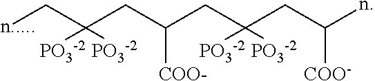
[n....]CC([PO3-2])([PO3-2])CC([COO-])CC([PO3-2])([PO3-2])CC(n)[COO-]
